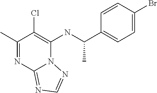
C1(C)=NC2=NC=NN2C(NC(C2=CC=C(Br)C=C2)C)=C1Cl
